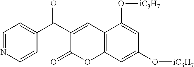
N1=CC=C(C(C2=CC3=C(OC2=O)C=C(O[iC3H7])C=C3O[iC3H7])=O)C=C1
